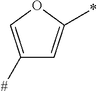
C1([#])=COC(*)=C1
